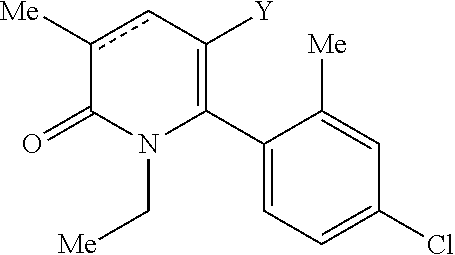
C1(C2=C([Y])cc([Me])C(=O)N2C[Me])=CC=C(Cl)C=C1[Me]
